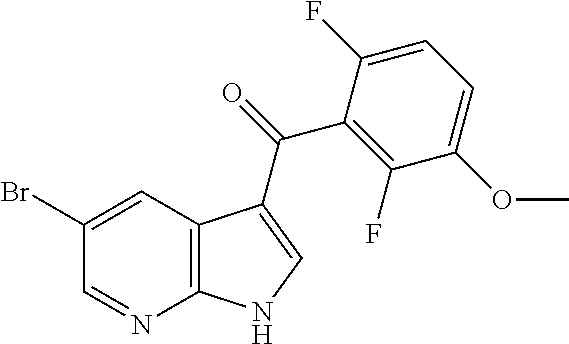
C1(Br)=CC2=C(N=C1)NC=C2C(=O)C1=C(F)C(OC)=CC=C1F
